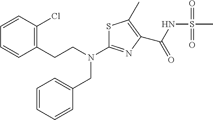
C(N(C1=NC(C(NS(C)(=O)=O)=O)=C(C)S1)CC1=CC=CC=C1)CC1=C(Cl)C=CC=C1
